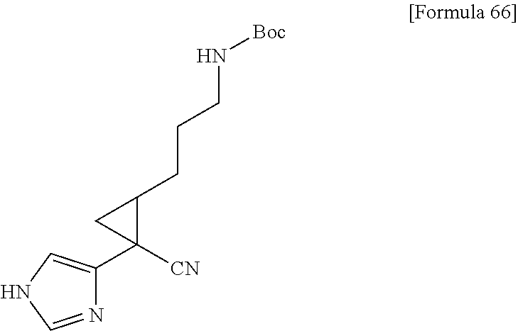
N1=CNC=C1C1([CN])C(CCCN[Boc])C1
